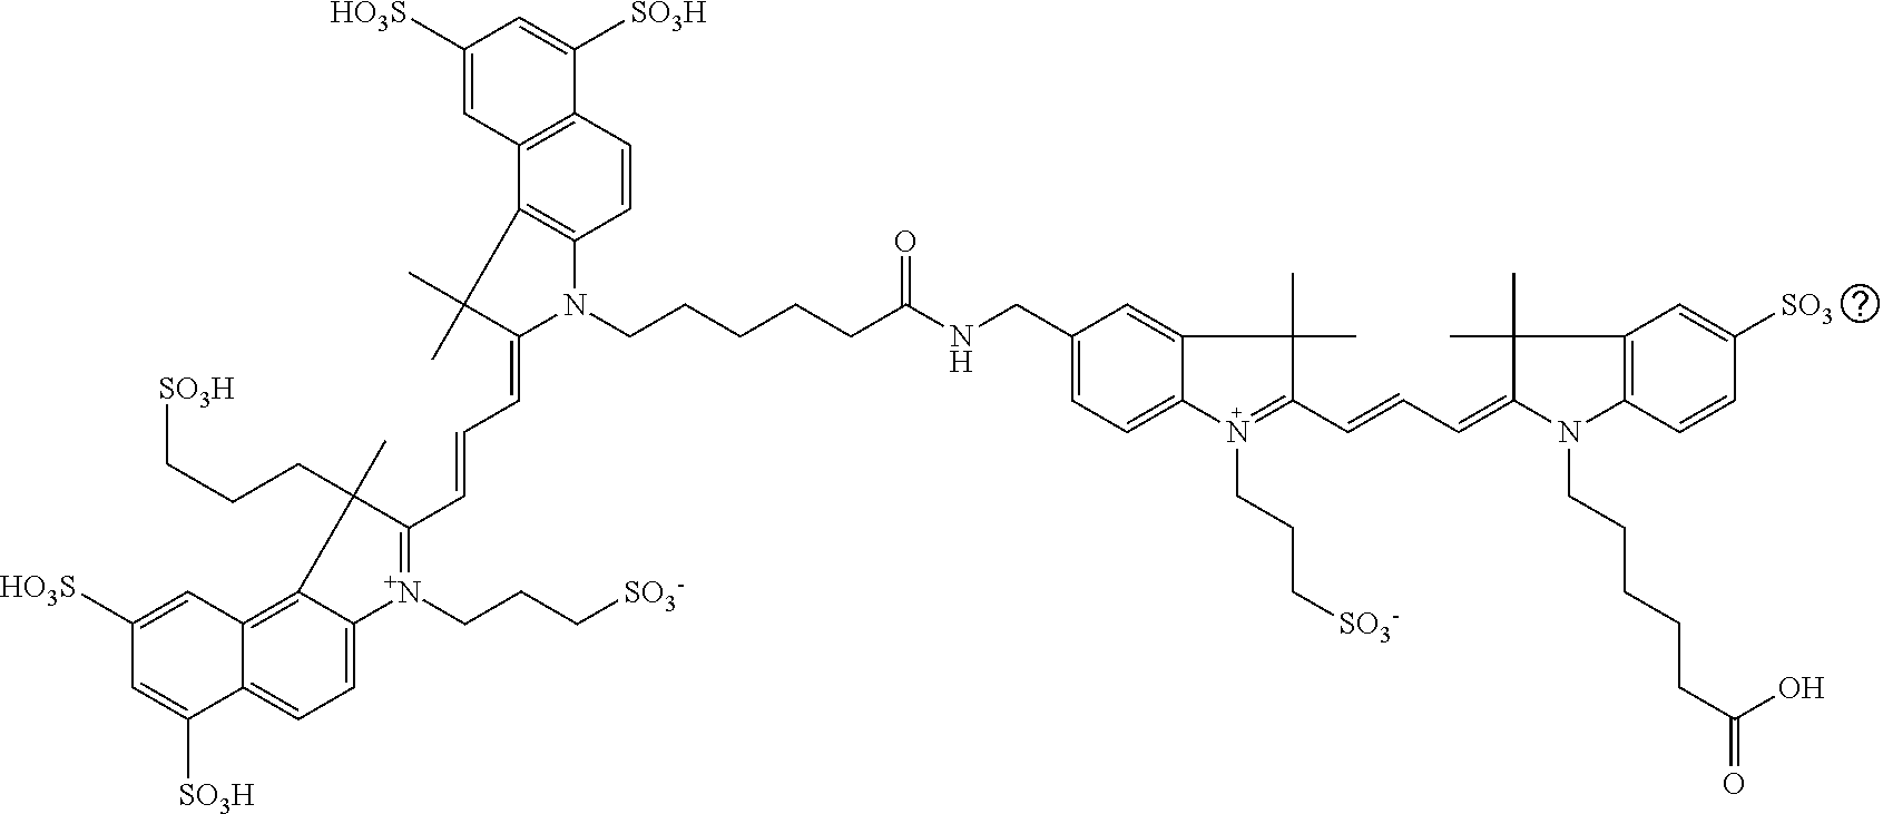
C(NCC1=CC=C2C(=C1)C(C)(C)C(C=CC=C1C(C)(C)C3=C(N1CCCCCC(=O)O)C=CC([SO3])=C3)=N2CCC[SO3-])(CCCCCN1C2=C(C3=C(C=C2)C([SO3H])=CC([HO3S])=C3)C(C)(C)C1=CC=CC1=[N+](CCC[SO3-])C2=CC=C3C(=C2C1(C)CCC[SO3H])C=C([HO3S])C=C3[SO3H])=O
